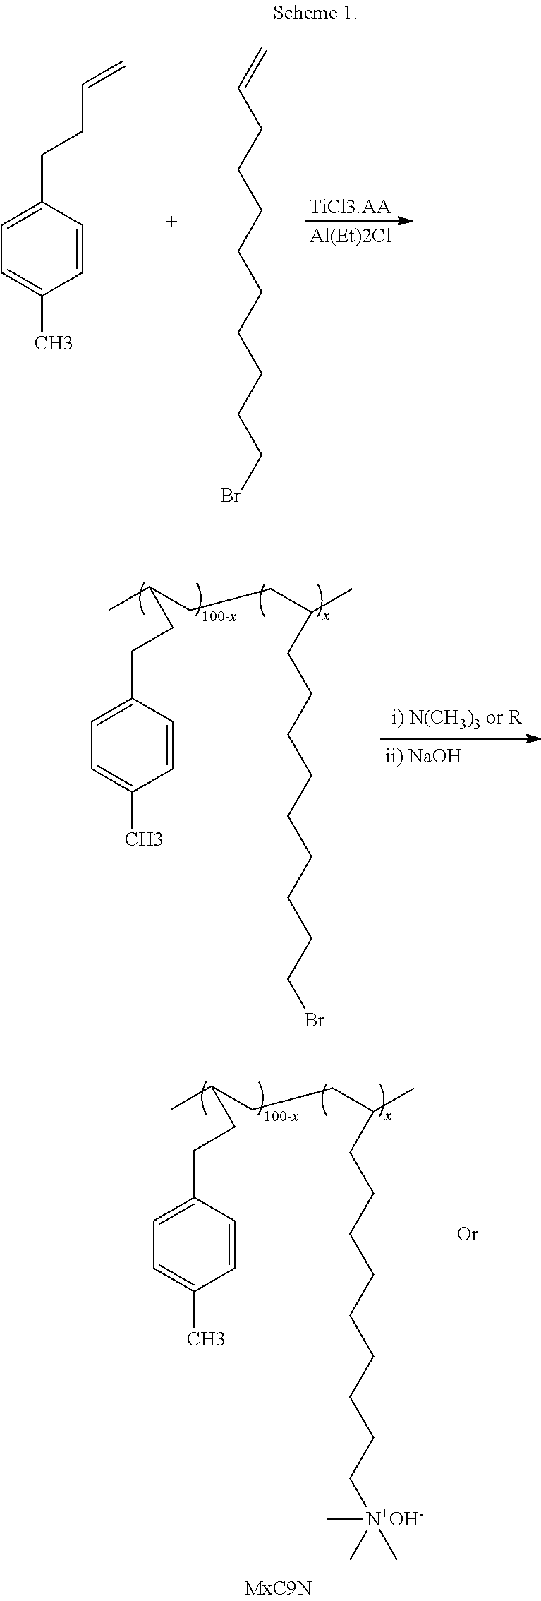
[TiCl3.AA].[Al(Et)2Cl].C1(CCC=C)=CC=C(C)C=C1.C=CCCCCCCCCCBr.C1(CCC(C)CCC(C)CCCCCCCCCBr)=CC=C(C)C=C1.C1(CCC(C)CCC(C)CCCCCCCCC[N+OH-](C)(C)C)=CC=C(C)C=C1
